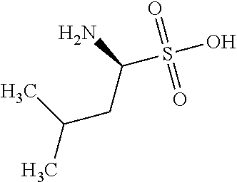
C(C)(C)CC(S(O)(=O)=O)N
